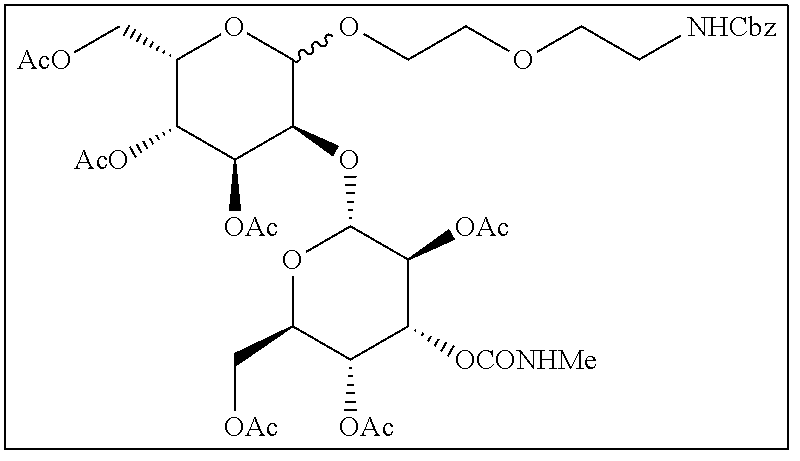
C1(C[AcO])C([AcO])C([OAc])C(OC2OC(C[OAc])C([OAc])C([OCONHMe])C2[OAc])C(OCCOCC[NHCbz])O1
